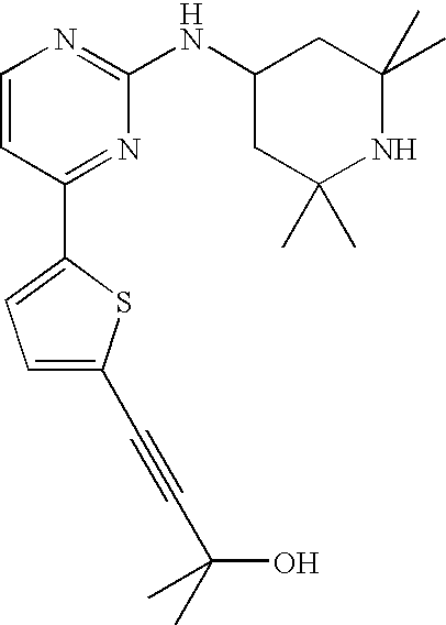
C1=CC(C2=CC=C(C#CC(O)(C)C)S2)=NC(NC2CC(C)(C)NC(C)(C)C2)=N1
